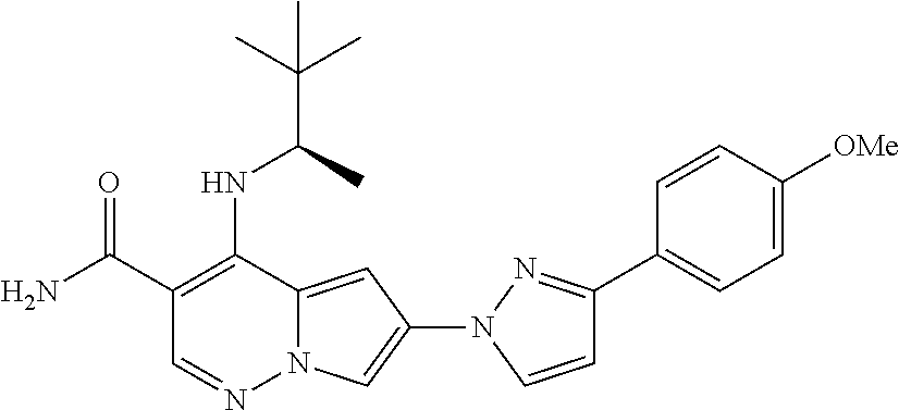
C1(C(=O)N)=C(NC(C)C(C)(C)C)C2=CC(N3N=C(C4=CC=C([OMe])C=C4)C=C3)=CN2N=C1
